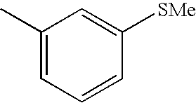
C1(C)=CC=CC([SMe])=C1
